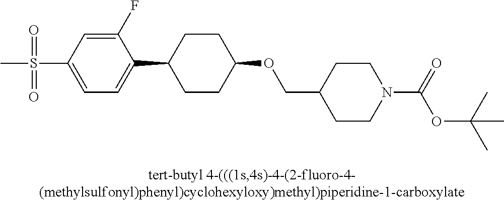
S(C1=CC=C(C2CCC(OCC3CCN(C(=O)OC(C)(C)C)CC3)CC2)C(F)=C1)(=O)(=O)C
